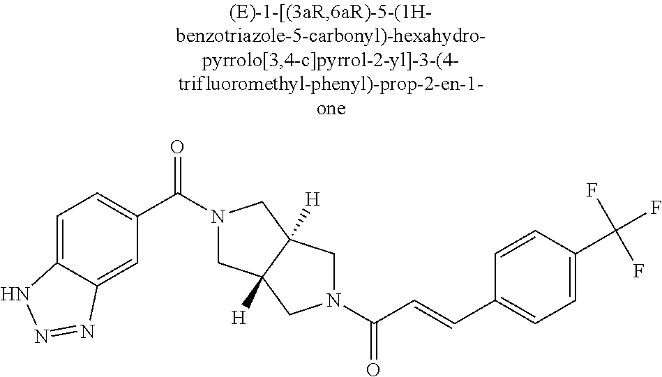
C1=C2C(=CC(C(=O)N3CC4([H])C([H])(C3)CN(C(=O)C=CC3=CC=C(C(F)(F)F)C=C3)C4)=C1)N=NN2
